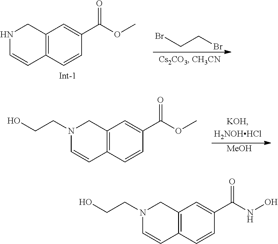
C12=C(C=CC(C(OC)=O)=C1)C=CNC2.C(CBr)Br.C12=C(C=CC(C(OC)=O)=C1)C=CN(CCO)C2.[MeOH].C12=C(C=CC(C(NO)=O)=C1)C=CN(CCO)C2
